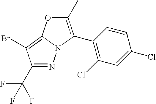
N1=C(C(F)(F)F)C(Br)=C2N1C(C1=C(Cl)C=C(Cl)C=C1)=C(C)O2
